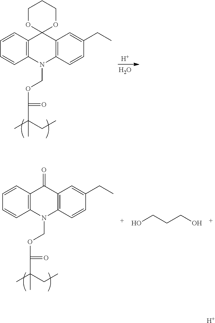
C12=C(C=CC=C1)C1(C3=C(N2COC(=O)C(C)(CC)C)C=CC(CC)=C3)OCCCO1.[H].O.C12=C(C=CC=C1)C(=O)C1=C(N2COC(=O)C(C)(CC)C)C=CC(CC)=C1.OCCCO.[H]
